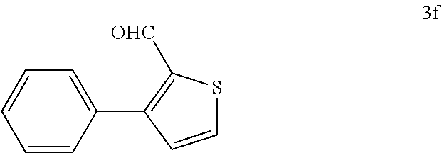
C1=CC(C2=C([OHC])SC=C2)=CC=C1
